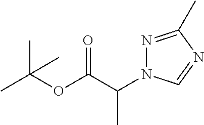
O(C(C(N1N=C(C)N=C1)C)=O)C(C)(C)C
